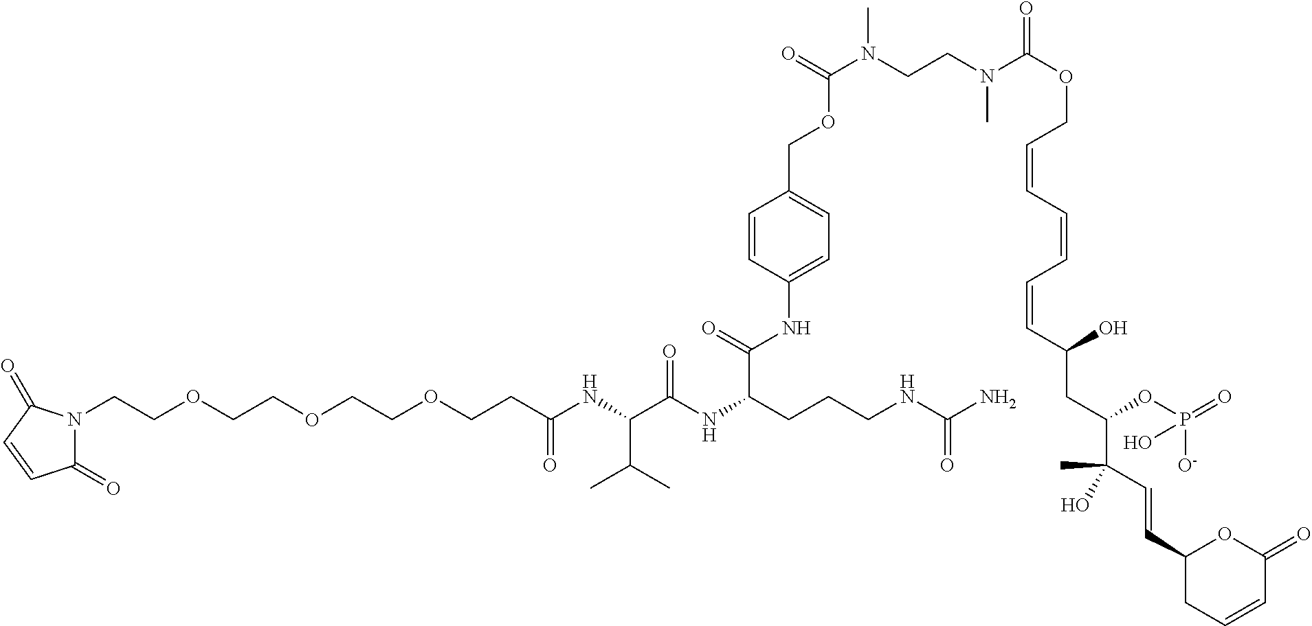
C1(=O)C=CC(=O)N1CCOCCOCCOCCC(NC(C(NC(CCCNC(N)=O)C(NC1=CC=C(COC(N(CCN(C(OCC=CC=CC=CC(CC(C(C=CC2CC=CC(=O)O2)(C)O)OP(=O)([O-])O)O)=O)C)C)=O)C=C1)=O)=O)C(C)C)=O
